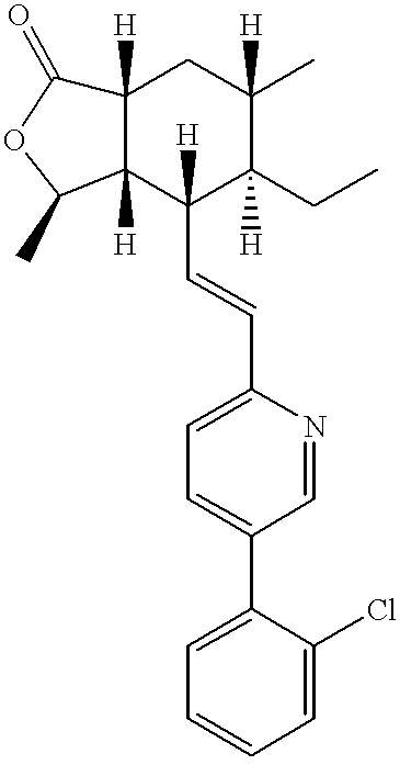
C12([H])C([H])(C(C=CC3=CC=C(C4=CC=CC=C4Cl)C=N3)([H])C(CC)([H])C(C)([H])C1)C(C)OC2=O
